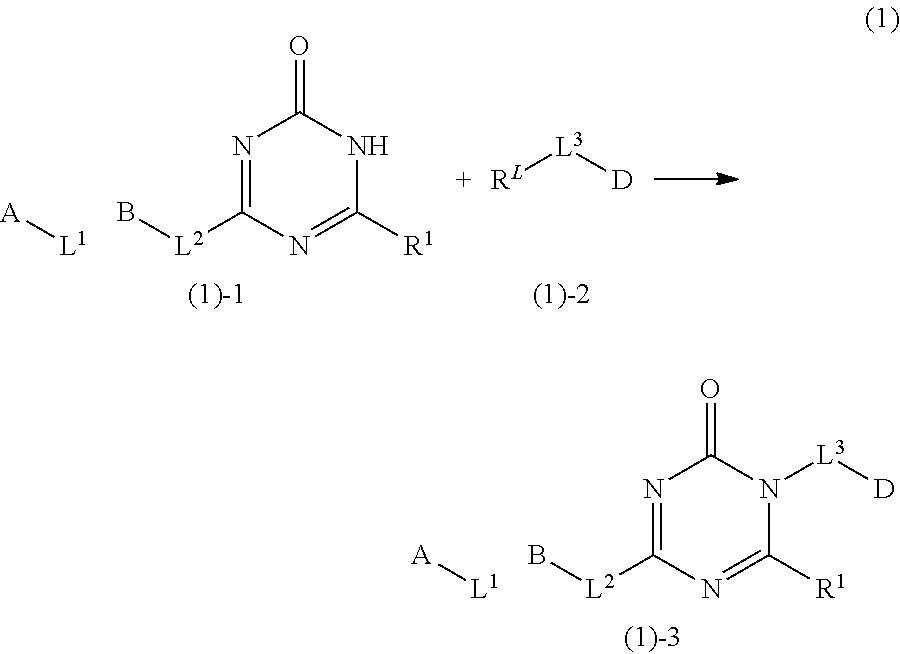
N1=C([L2]B)N=C([R1])NC1=O.[L1][A].[L3]([D])[RL].N1=C([L2]B)N=C([R1])N([L3][D])C1=O.[L1][A]
